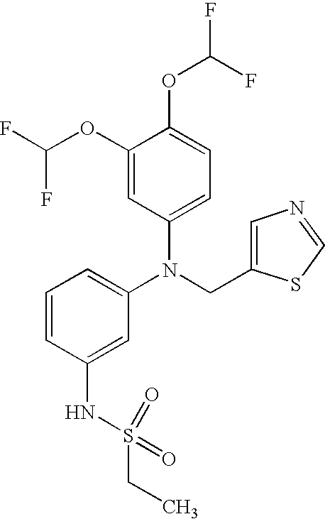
N(CC1=CN=CS1)(C1=CC=CC(NS(=O)(CC)=O)=C1)C1=CC=C(OC(F)F)C(OC(F)F)=C1
